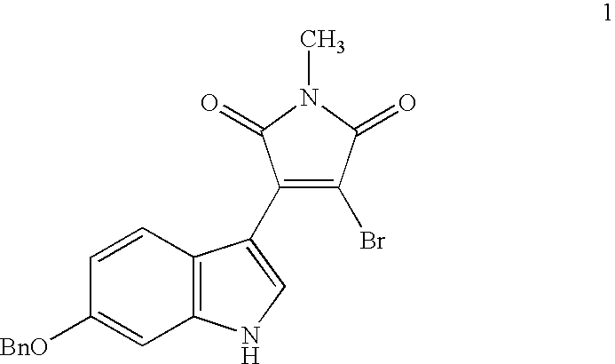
C1(Br)=C(C2=CNC3=C2C=CC([BnO])=C3)C(=O)N(C)C1=O
